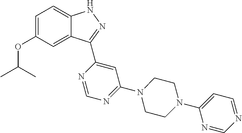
C12=CC(OC(C)C)=CC=C1NN=C2C1=CC(N2CCN(C3=CC=NC=N3)CC2)=NC=N1
